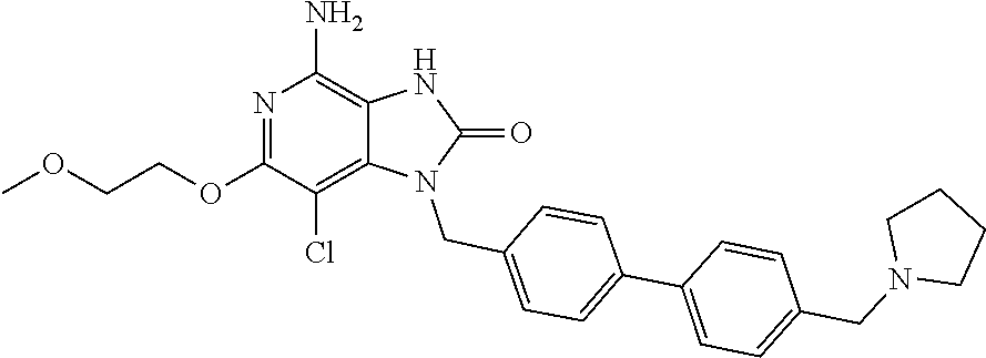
O=C1NC2=C(N)N=C(OCCOC)C(Cl)=C2N1CC1=CC=C(C2=CC=C(CN3CCCC3)C=C2)C=C1
